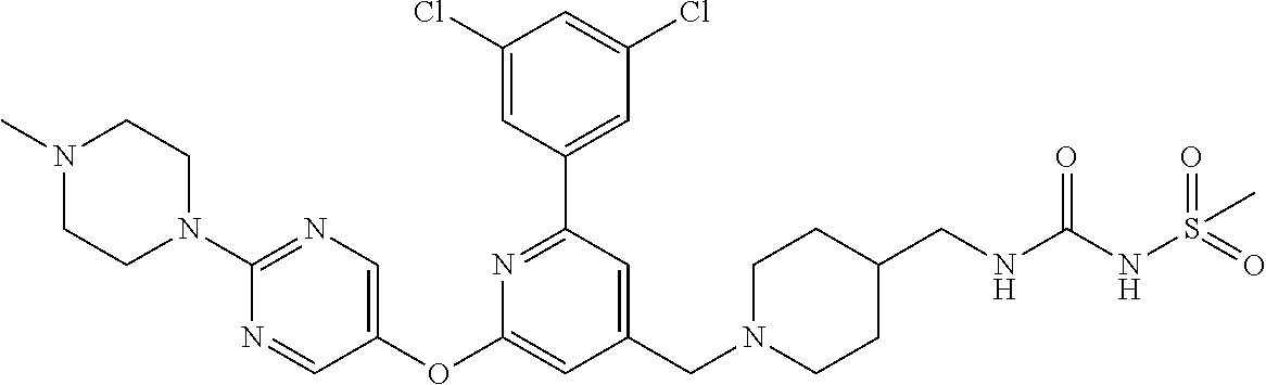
C1(Cl)=CC(C2=NC(OC3=CN=C(N4CCN(C)CC4)N=C3)=CC(CN3CCC(CNC(=O)NS(=O)(=O)C)CC3)=C2)=CC(Cl)=C1
